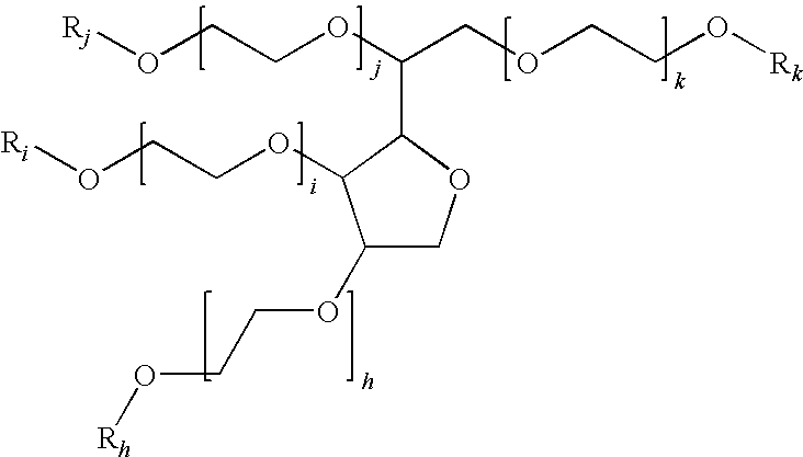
C1(OCCO[Rh])COC(C(OCCO[Rj])COCCO[Rk])C1OCCO[Ri]
